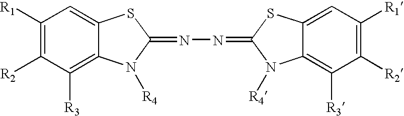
C1([R1])=C([R2])C([R3])=C2C(=C1)SC(=NN=C1N([R4])C3=C([R3])C([R2])=C([R1])C=C3S1)N2[R4]
